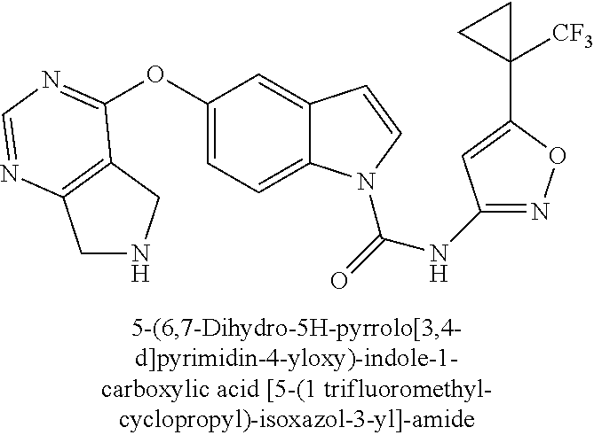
O(C1=CC=C2C(=C1)C=CN2C(=O)NC1=NOC(C2([CF3])CC2)=C1)C1=NC=NC2=C1CNC2
